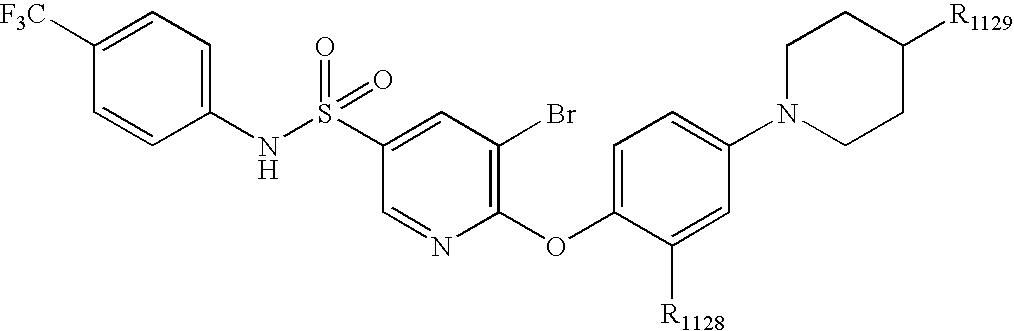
N(S(C1=CC(Br)=C(OC2=CC=C(N3CCC([R1129])CC3)C=C2[R1128])N=C1)(=O)=O)C1=CC=C([F3C])C=C1
